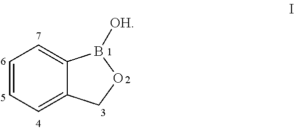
C1=CC=C2C(=C1)B([OH])OC2
